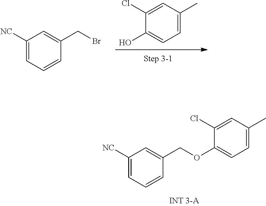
OC1=CC=C(C)C=C1Cl.C1([NC])=CC=CC(CBr)=C1.C1([NC])=CC=CC(COC2=CC=C(C)C=C2Cl)=C1
